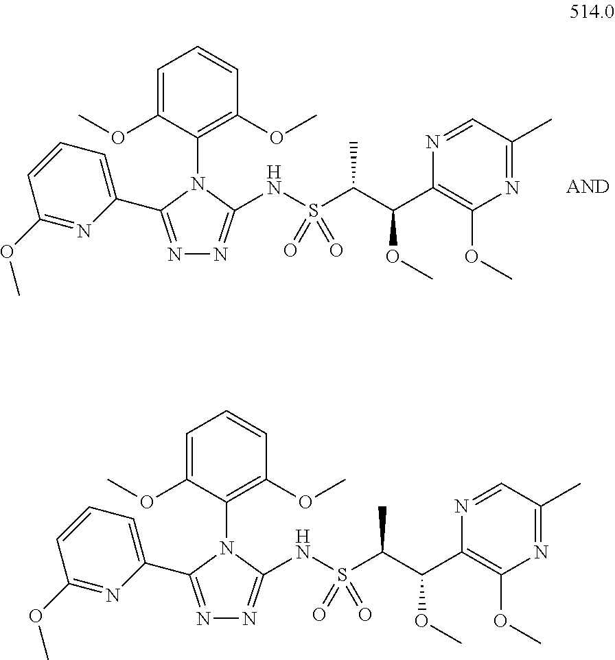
N1=C(C2=CC=CC(OC)=N2)N(C2=C(OC)C=CC=C2OC)C(NS(=O)(=O)C(C)C(OC)C2=C(OC)N=C(C)C=N2)=N1.N1=C(C2=CC=CC(OC)=N2)N(C2=C(OC)C=CC=C2OC)C(NS(=O)(=O)C(C)C(OC)C2=C(OC)N=C(C)C=N2)=N1
